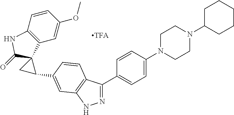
C12=C(C=C(OC)C=C1)C1(C(=O)N2)CC1C1=CC2=C(C=C1)C(C1=CC=C(N3CCN(C4CCCCC4)CC3)C=C1)=NN2
